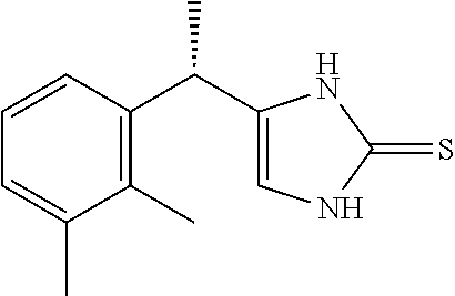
C1=CC(C(C2=CNC(=S)N2)C)=C(C)C(C)=C1
